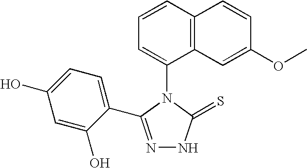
N1=C(C2=CC=C(O)C=C2O)N(C2=CC=CC3=C2C=C(OC)C=C3)C(=S)N1
